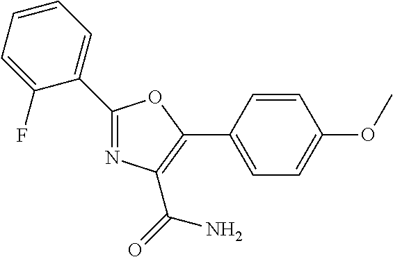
C1(C2=CC=CC=C2F)=NC(C(=O)N)=C(C2=CC=C(OC)C=C2)O1
